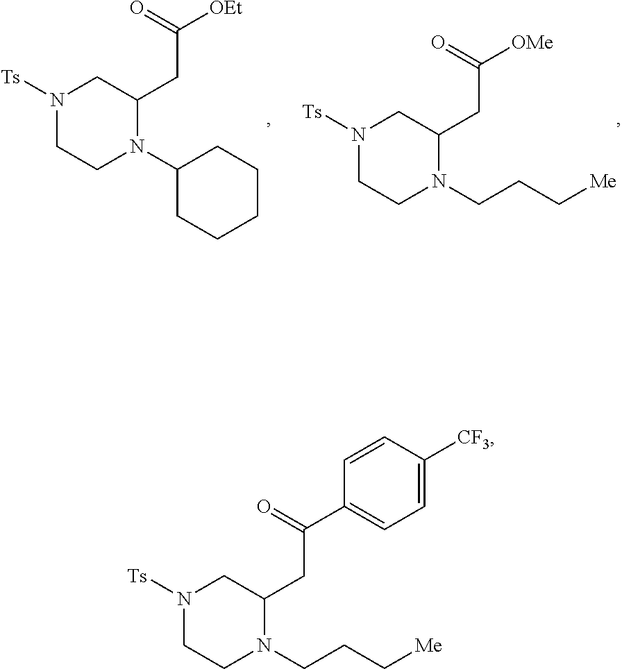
N1([Ts])CCN(C2CCCCC2)C(CC([OEt])=O)C1.N1([Ts])CCN(CCC[Me])C(CC([OMe])=O)C1.N1([Ts])CCN(CCC[Me])C(CC(C2=CC=C([CF3])C=C2)=O)C1
